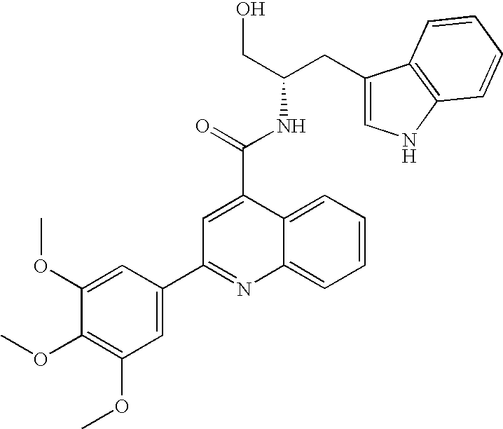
C1=C(C2=NC3=CC=CC=C3C(C(=O)NC(CO)CC3=CNC4=C3C=CC=C4)=C2)C=C(OC)C(OC)=C1OC
